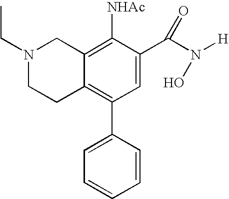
N1(CC)CCC2=C(C3=CC=CC=C3)C=C(C(N([H])O)=O)C([NHAc])=C2C1
